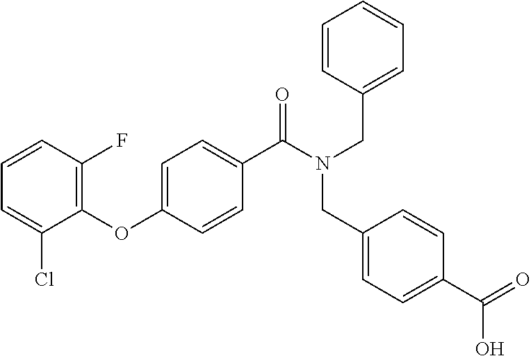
C1=CC(F)=C(OC2=CC=C(C(N(CC3=CC=CC=C3)CC3=CC=C(C(O)=O)C=C3)=O)C=C2)C(Cl)=C1
